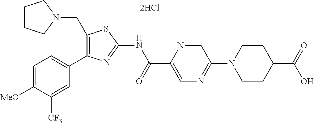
C1(CN2CCCC2)=C(C2=CC=C([MeO])C([CF3])=C2)N=C(NC(C2=CN=C(N3CCC(C(=O)O)CC3)C=N2)=O)S1
